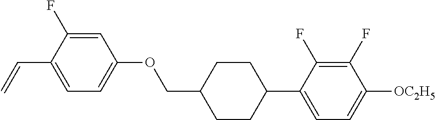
C1=C(F)C(C=C)=CC=C1OCC1CCC(C2=CC=C([OC2H5])C(F)=C2F)CC1
